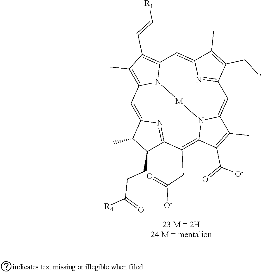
[O-]C(CC1=C2C(C([O-])=O)=C(C)C3=CC4=NC(=CC5=C(C=C[R1])C(C)=C(C=C6C(C)C(CCC([R4])=O)C1=N6)N5[M]N32)C(C)=C4CC)=O
